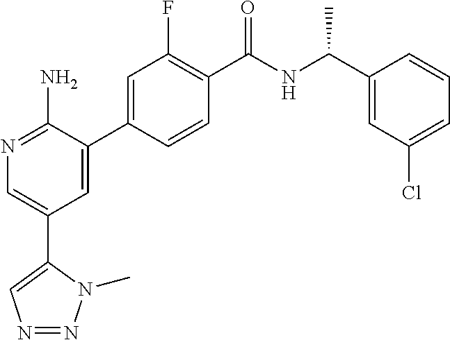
N1=C(N)C(C2=CC(F)=C(C(NC(C3=CC(Cl)=CC=C3)C)=O)C=C2)=CC(C2=CN=NN2C)=C1
